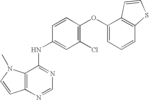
C12=C(N=CN=C1NC1=CC(Cl)=C(OC3=CC=CC4=C3C=CS4)C=C1)C=CN2C
